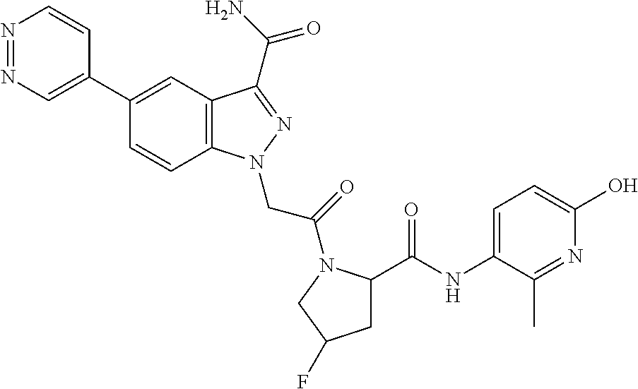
N1=NC=C(C2=CC3=C(C=C2)N(CC(=O)N2C(C(NC4=CC=C(O)N=C4C)=O)CC(F)C2)N=C3C(N)=O)C=C1
